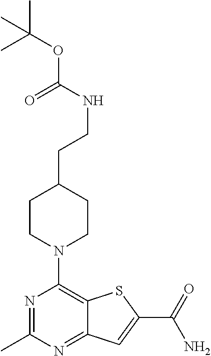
N1=C(C)N=C2C(=C1N1CCC(CCNC(OC(C)(C)C)=O)CC1)SC(C(=O)N)=C2
